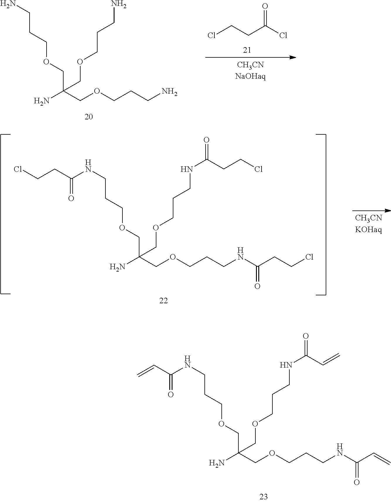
NCCCOCC(N)(COCCCN)COCCCN.ClCCC(Cl)=O.N(CCCOCC(N)(COCCCNC(CCCl)=O)COCCCNC(CCCl)=O)C(CCCl)=O.N(CCCOCC(N)(COCCCNC(C=C)=O)COCCCNC(C=C)=O)C(C=C)=O
